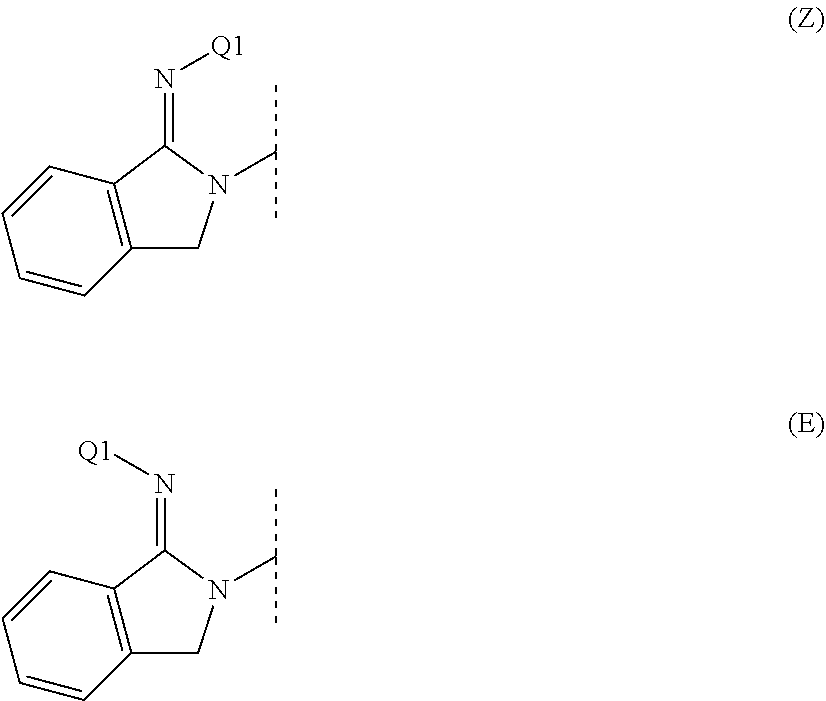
C1=CC=CC2=C1C(=N[Q1])N(C(C)C)C2.C1=CC=CC2=C1C(=N[Q1])N(C(C)C)C2
